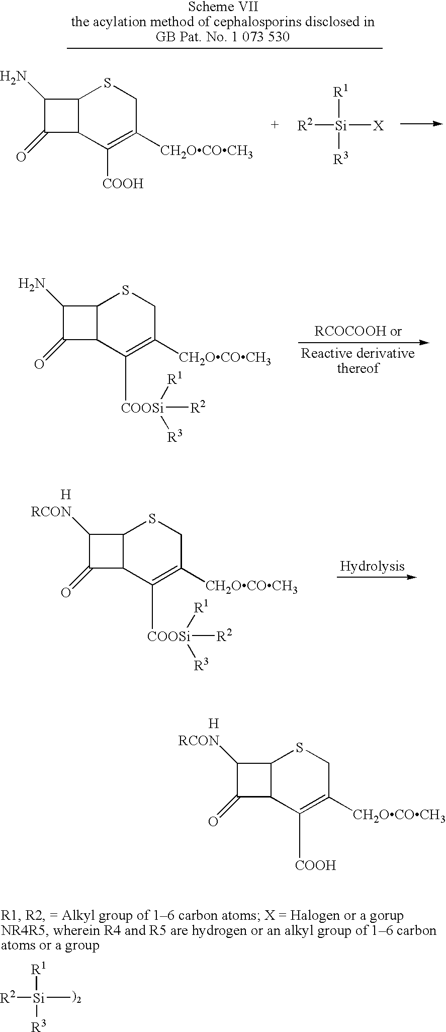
C1(N)C(=O)C2C1SCC([CH2OCOCH3])=C2[COOSi]([R1])([R3])[R2].C1([RCON])C(=O)C2C1SCC([CH2OCOCH3])=C2[COOSi]([R1])([R3])[R2].[H].C1([RCON])C(=O)C2C1SCC([CH2OCOCH3])=C2[COOH].[H].[R1][Si](C)([R2])[R3].C1(N)C(=O)C2C1SCC([CH2OCOCH3])=C2[COOH].[R1][Si]([R3])([R2])[X]
